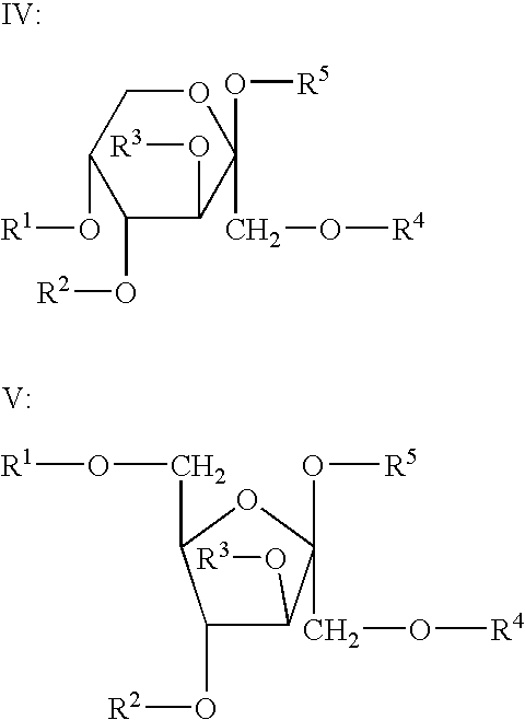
C1(O[R2])C(O[R3])C(O[R5])(CO[R4])OCC1O[R1].[IV:].C1(O[R2])C(O[R3])C(O[R5])(CO[R4])OC1CO[R1].[V]
